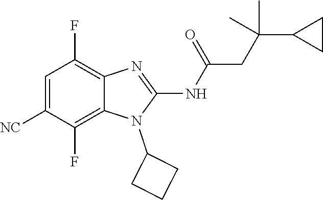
C1=C([NC])C(F)=C2C(=C1F)N=C(NC(=O)CC(C)(C1CC1)C)N2C1CCC1
